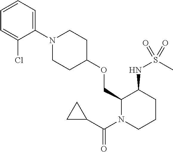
C1(COC2CCN(C3=CC=CC=C3Cl)CC2)N(C(C2CC2)=O)CCCC1NS(C)(=O)=O
